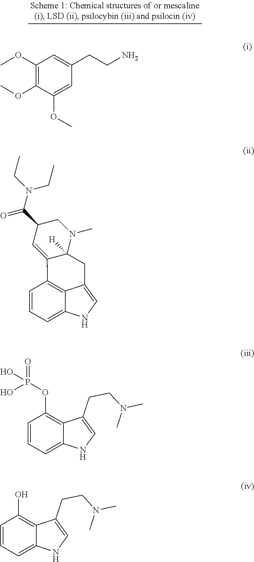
C1(OC)=C(OC)C(OC)=CC(CCN)=C1.C1=CC=C2C3=C1C1=CC(C(N(CC)CC)=O)CN(C)C1([H])CC3=CN2.C1=CC=C2C(=C1OP(O)(=O)O)C(CCN(C)C)=CN2.C1=CC=C2C(=C1O)C(CCN(C)C)=CN2
